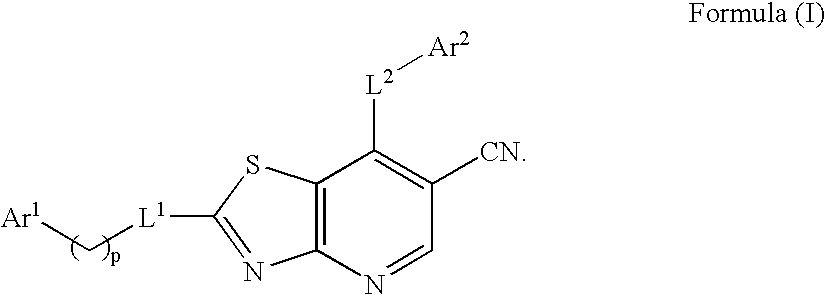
[Ar1]C[L1]C1=NC2=C(C([L2][Ar2])=C([CN])C=N2)S1
